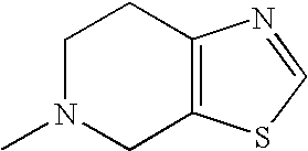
C1N(C)CC2=C(C1)N=CS2
